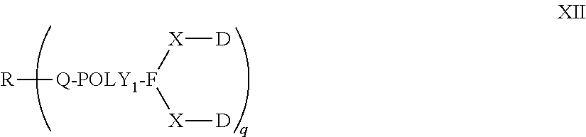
[R][Q-POLY1-F]([X][D])[X][D]
